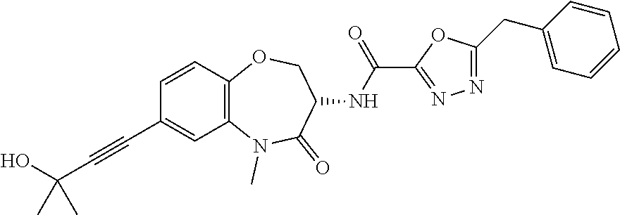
C12=C(C=CC(C#CC(O)(C)C)=C1)OCC(NC(=O)C1=NN=C(CC3=CC=CC=C3)O1)C(=O)N2C
